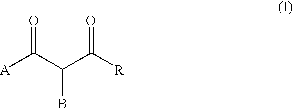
[A]C(C(C([R])=O)B)=O
